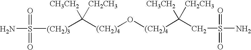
[(CH2)4](O[(CH2)4]C([CH3CH2])([CH2CH3])CS(N)(=O)=O)C([CH3CH2])([CH2CH3])[(CH2)3]S(N)(=O)=O
